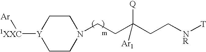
[Ar][1XXC][Y]1CCN(CCC(CC[NR][T])([Q])[Ar1])CC1
